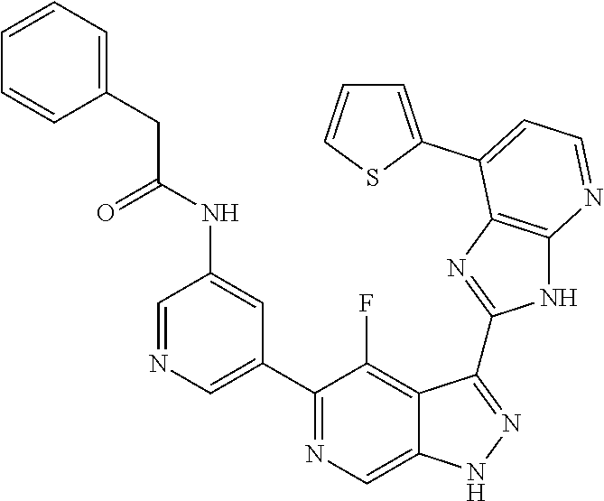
C1=NC=C(C2=NC=C3C(=C2F)C(C2=NC4=C(N2)N=CC=C4C2=CC=CS2)=NN3)C=C1NC(CC1=CC=CC=C1)=O
